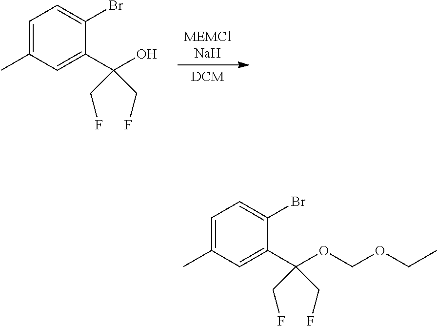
[MEMClNaH].[DCM].C1=C(C)C=C(C(O)(CF)CF)C(Br)=C1.C1=C(C)C=C(C(OCOCC)(CF)CF)C(Br)=C1
